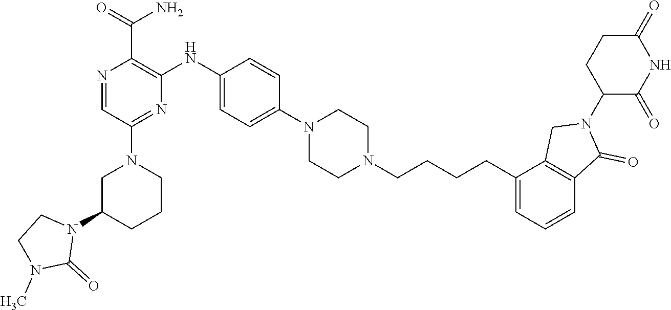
C1C(N2CCN(C)C2=O)CCCN1C1=NC(NC2=CC=C(N3CCN(CCCCC4=CC=CC5=C4CN(C4CCC(=O)NC4=O)C5=O)CC3)C=C2)=C(C(=O)N)N=C1
